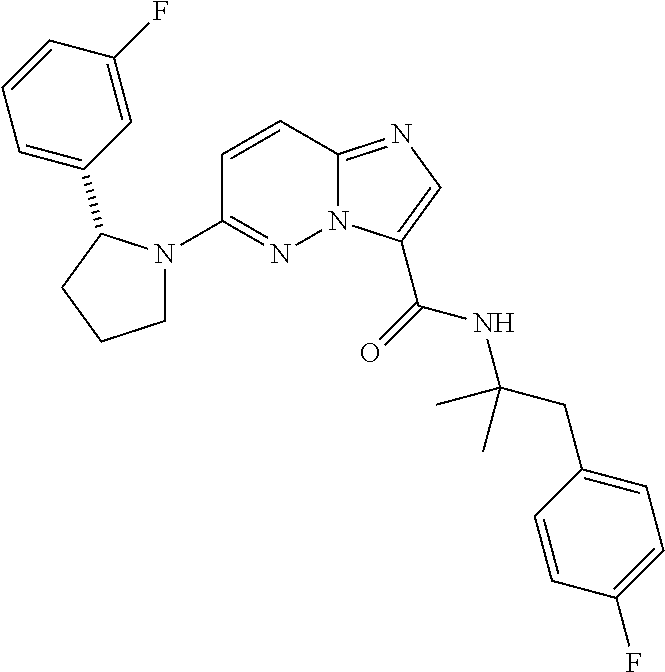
N12C(=NC=C1C(=O)NC(CC1=CC=C(F)C=C1)(C)C)C=CC(N1CCCC1C1=CC=CC(F)=C1)=N2
